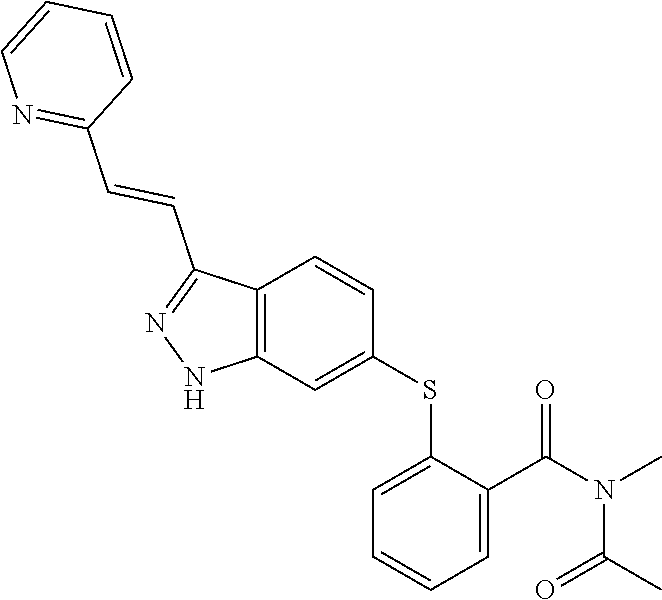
C1(SC2=CC3=C(C=C2)C(C=CC2=NC=CC=C2)=NN3)=CC=CC=C1C(N(C)C(C)=O)=O
